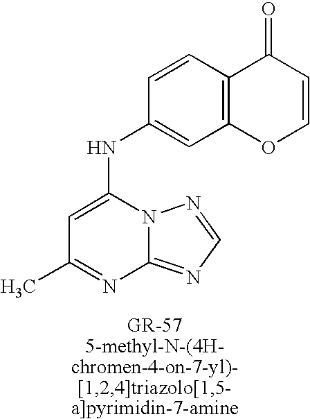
N12C(=NC=N1)N=C(C)C=C2NC1=CC2=C(C=C1)C(=O)C=CO2
